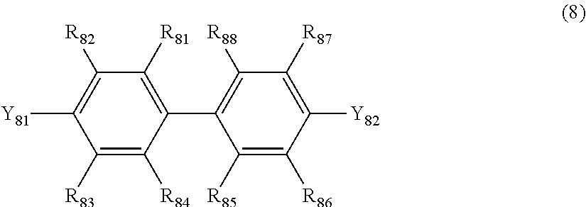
C1([R83])=C([R84])C(C2=C([R88])C([R87])=C([Y82])C([R86])=C2[R85])=C([R81])C([R82])=C1[Y81]
